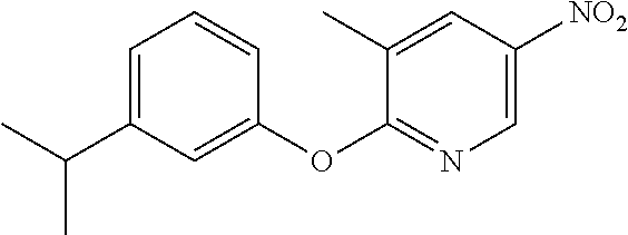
C1=C(C(C)C)C=C(OC2=NC=C([NO2])C=C2C)C=C1
